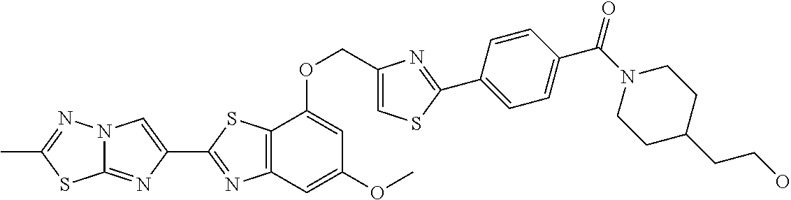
C12=NC(C3=NC4=C(S3)C(OCC3=CSC(C5=CC=C(C(N6CCC(CCO)CC6)=O)C=C5)=N3)=CC(OC)=C4)=CN1N=C(C)S2
